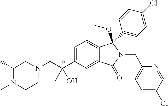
C1=C(C(CN2CC(C)N(C)CC2)(C)O)C=C2C(=C1)C(OC)(C1=CC=C(Cl)C=C1)N(CC1=CC=C(Cl)C=N1)C2=O
